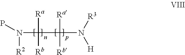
N([R2])(C([Ra])([Rb])C([Ra])([Rb])N([R3])[H])P
